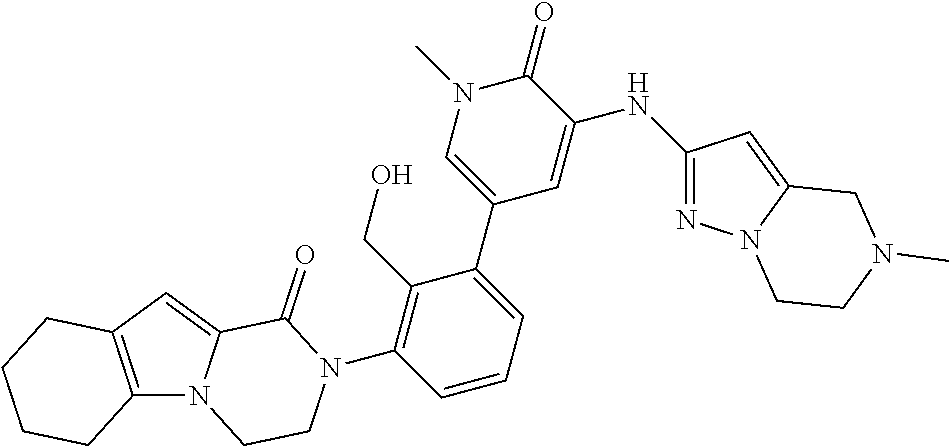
C12=C(C=C3N1CCN(C1=C(CO)C(C4=CN(C)C(=O)C(NC5=NN6C(=C5)CN(C)CC6)=C4)=CC=C1)C3=O)CCCC2
